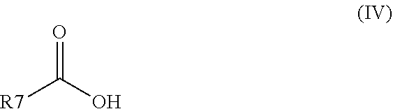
O=C(O)[R7]
